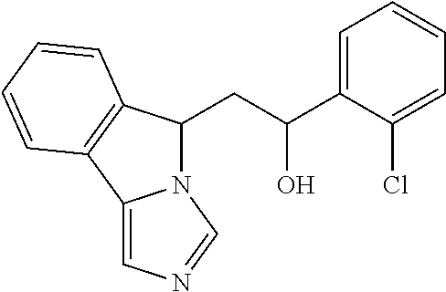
C(C(C1=CC=CC=C1Cl)O)C1N2C(=CN=C2)C2=C1C=CC=C2
